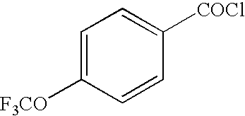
C1=C([F3CO])C=CC([COCl])=C1
